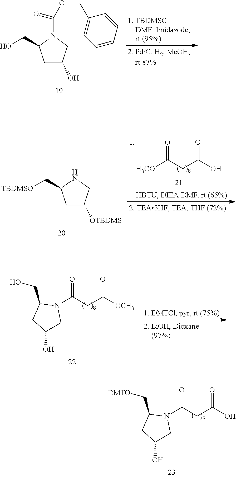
C1C(O)CN(C(OCC2=CC=CC=C2)=O)C1CO.O=C(CC(=O)[OCH3])N1C(CO)CC(O)C1.O=C(CC(=O)O)N1C(C[DMTO])CC(O)C1.C1C([OTBDMS])CNC1C[TBDMSO].O=C([H3CO])CC(=O)O
